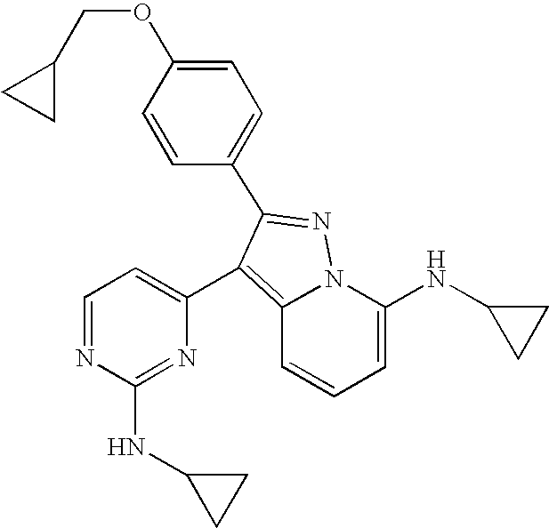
O(C1=CC=C(C2=NN3C(NC4CC4)=CC=CC3=C2C2=CC=NC(NC3CC3)=N2)C=C1)CC1CC1
